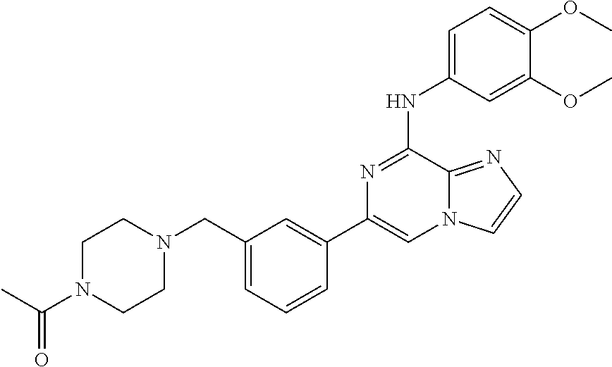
C1(CN2CCN(C(C)=O)CC2)=CC=CC(C2=CN3C(=NC=C3)C(NC3=CC=C(OC)C(OC)=C3)=N2)=C1
